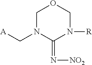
C1N(C[A])C(=N[NO2])N([R])CO1
